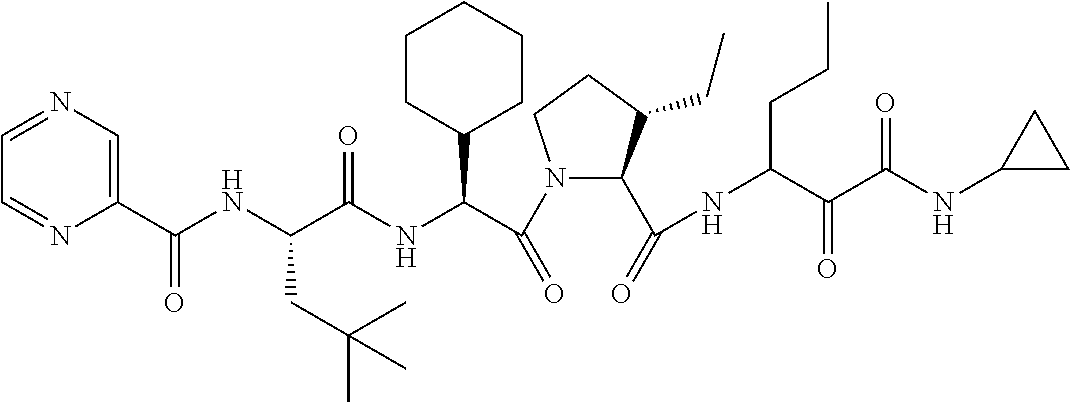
N1(C(C(NC(C(NC(C2=CN=CC=N2)=O)CC(C)(C)C)=O)C2CCCCC2)=O)C(C(=O)NC(C(C(NC2CC2)=O)=O)CCC)C(CC)CC1
